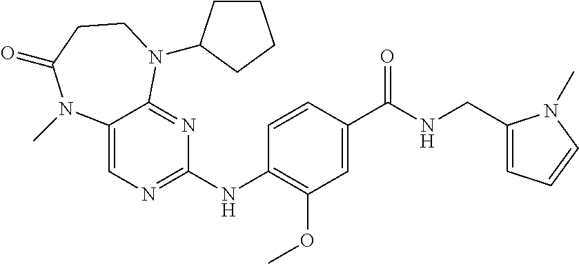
C12=CN=C(NC3=C(OC)C=C(C(NCC4=CC=CN4C)=O)C=C3)N=C1N(C1CCCC1)CCC(=O)N2C
